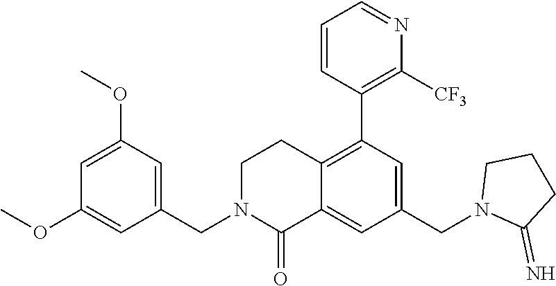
C1(OC)=CC(OC)=CC(CN2C(=O)C3=CC(CN4C(=N)CCC4)=CC(C4=C([CF3])N=CC=C4)=C3CC2)=C1
